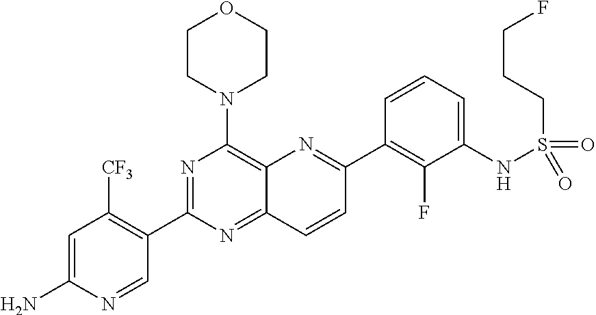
C12=NC(C3=C([CF3])C=C(N)N=C3)=NC(N3CCOCC3)=C1N=C(C1=C(F)C(NS(CCCF)(=O)=O)=CC=C1)C=C2
